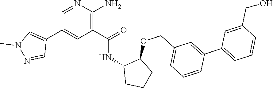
C1=NC(N)=C(C(=O)NC2CCCC2OCC2=CC=CC(C3=CC=CC(CO)=C3)=C2)C=C1C1=CN(C)N=C1
